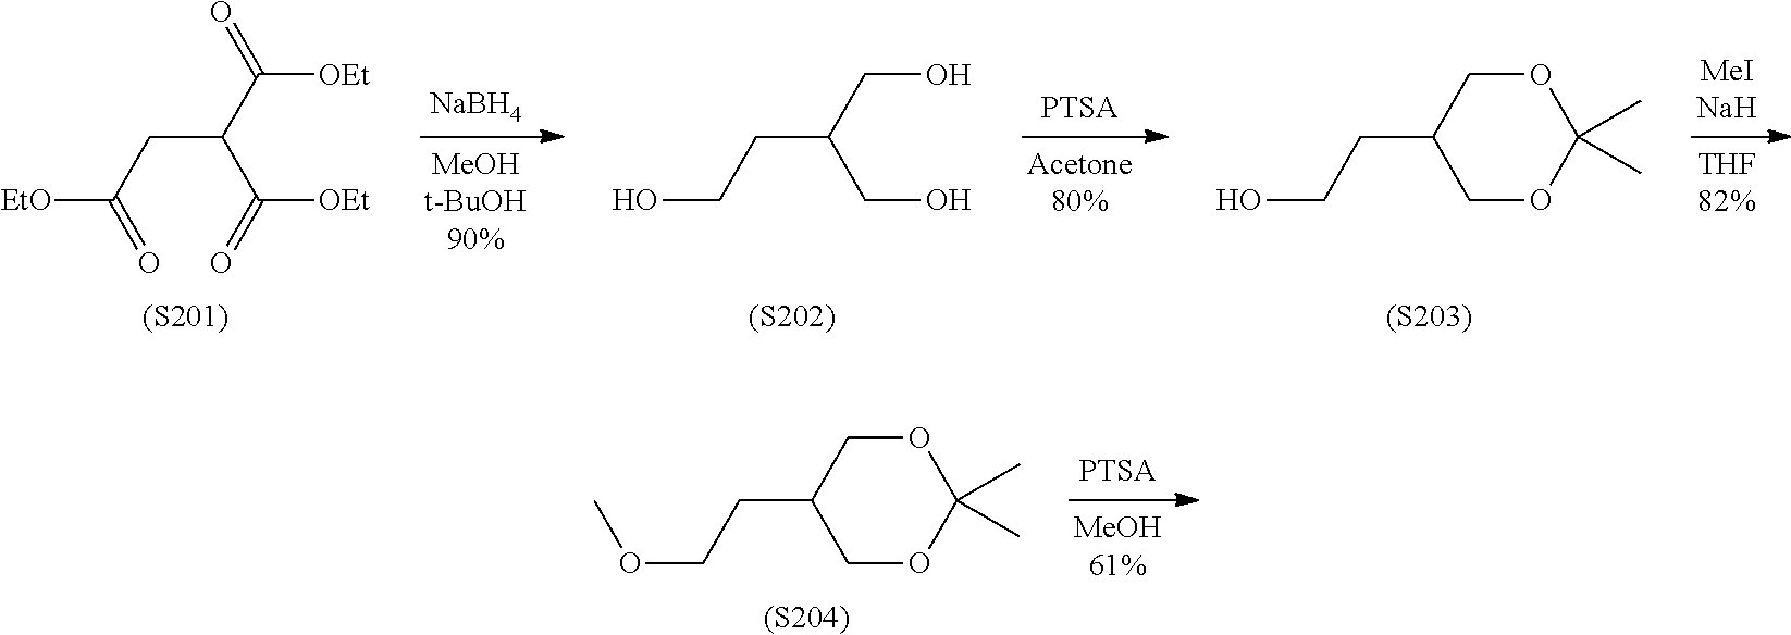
C(CC(CO)CO)O.[(S202)].C(CC1COC(C)(C)OC1)O.[(S203)].[NaBH4].C(CC(C([OEt])=O)C([OEt])=O)([EtO])=O.[(S201)].C(CC1COC(C)(C)OC1)OC.[(S204)]
